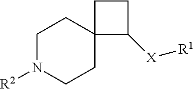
C1N([R2])CCC2(C1)C([X][R1])CC2
